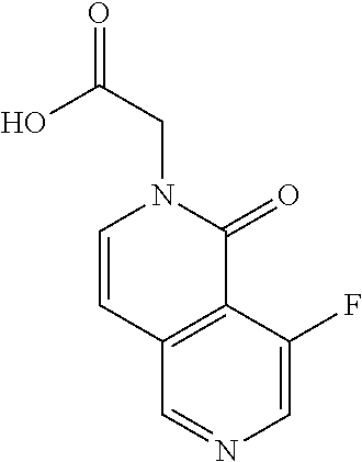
C12=C(C(F)=CN=C1)C(=O)N(CC(O)=O)C=C2
